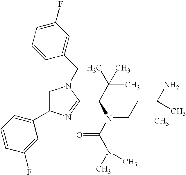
C1=C(C2=CC=CC(F)=C2)N=C(C(C(C)(C)C)N(C(=O)N(C)C)CCC(N)(C)C)N1CC1=CC(F)=CC=C1
